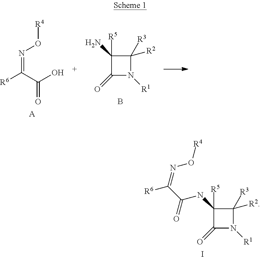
[R6]C(C(O)=O)=NO[R4].[A].C1(N)([R5])C(=O)N([R1])C1([R2])[R3].B.C1([R5])(NC(C([R6])=NO[R4])=O)C(=O)N([R1])C1([R2])[R3].I
